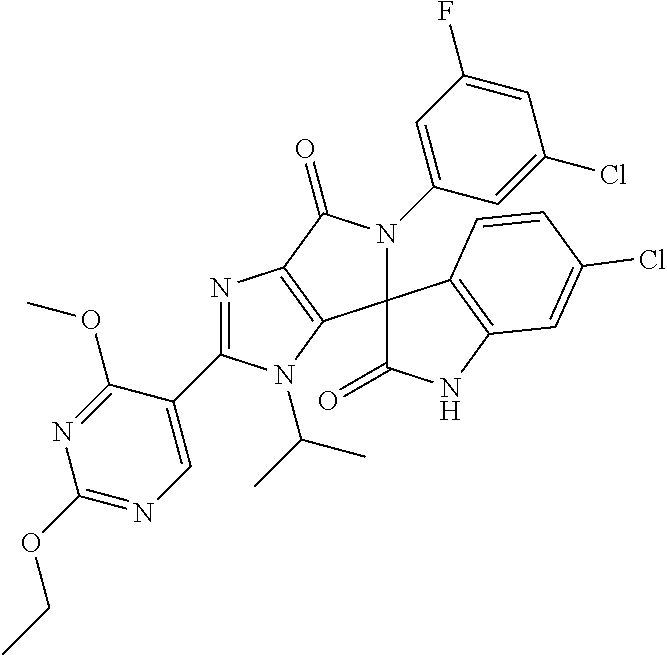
C1(OCC)=NC=C(C2=NC3=C(C4(N(C5=CC(F)=CC(Cl)=C5)C3=O)C(=O)NC3=C4C=CC(Cl)=C3)N2C(C)C)C(OC)=N1
